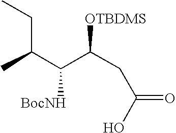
CC(CC)C([BocNH])C(CC(O)=O)[OTBDMS]
